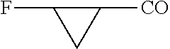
C1([CO])C(F)C1
